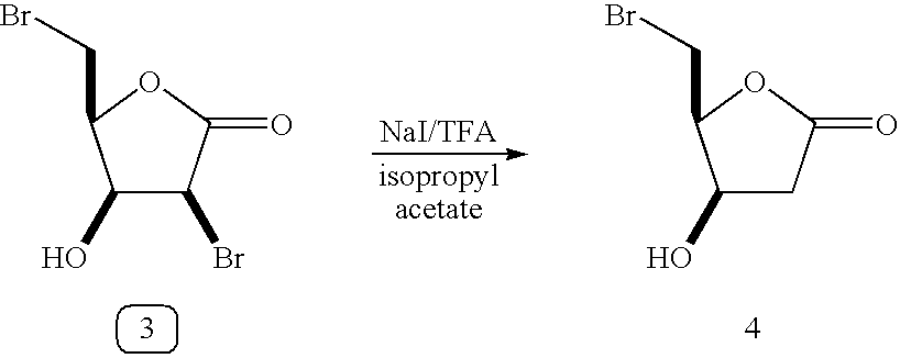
C1(O)C(Br)C(=O)OC1CBr.C1(O)CC(=O)OC1CBr
